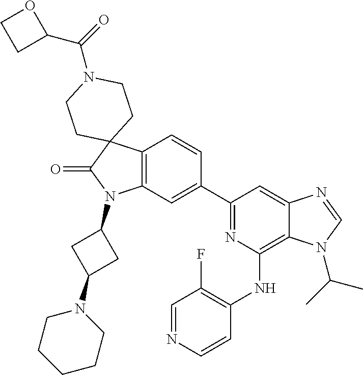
C12=C(C=C(C3=NC(NC4=C(F)C=NC=C4)=C4C(=C3)N=CN4C(C)C)C=C1)N(C1CC(N3CCCCC3)C1)C(=O)C21CCN(C(=O)C2OCC2)CC1
